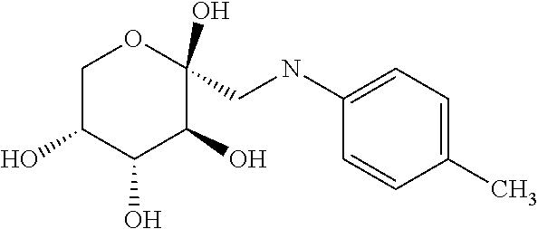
C1C(O)C(O)C(O)C(CNC2=CC=C(C)C=C2)(O)O1
